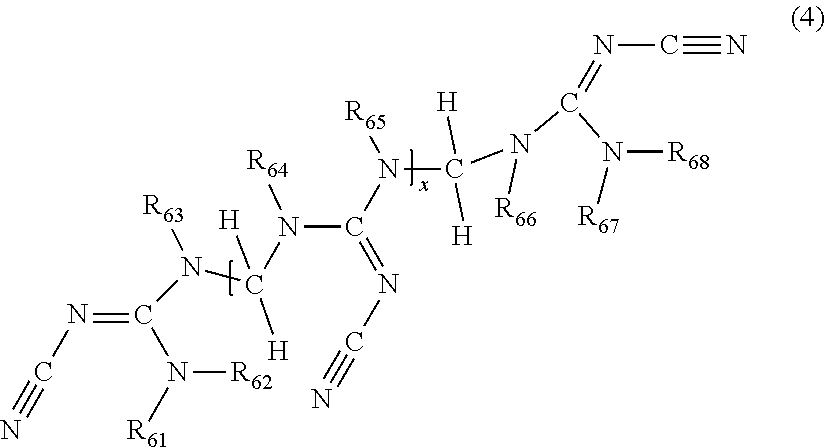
N#CN=C(N([R68])[R67])N(C(N([R65])C(N(C(N([R63])C(=NC#N)N([R62])[R61])([H])[H])[R64])=NC#N)([H])[H])[R66]
